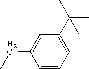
C1=CC=C(C(C)(C)C)C=C1CC
